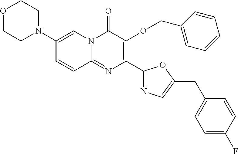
O1CCN(C2=CN3C(=NC(C4=NC=C(CC5=CC=C(F)C=C5)O4)=C(OCC4=CC=CC=C4)C3=O)C=C2)CC1
